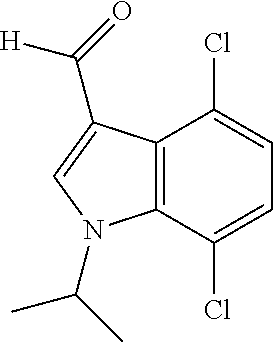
C12=C(C(Cl)=CC=C1Cl)N(C(C)C)C=C2C(=O)[H]
